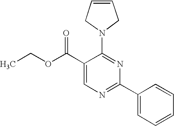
C1(C(OCC)=O)=CN=C(C2=CC=CC=C2)N=C1N1CC=CC1
